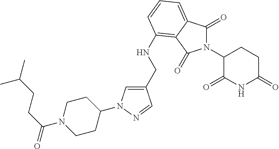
C1(CNC2=C3C(=CC=C2)C(=O)N(C2C(=O)NC(=O)CC2)C3=O)=CN(C2CCN(C(CCC(C)C)=O)CC2)N=C1
